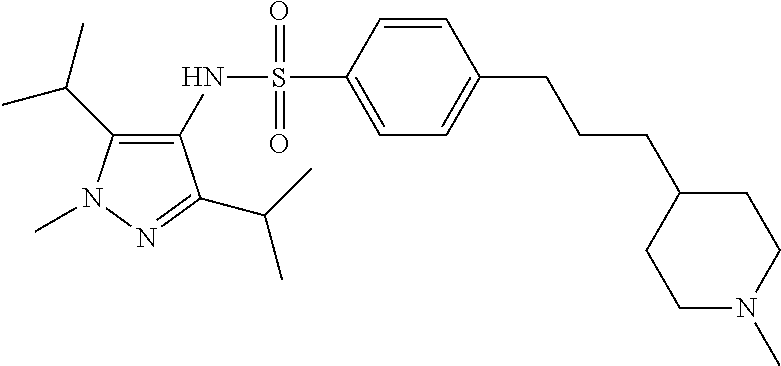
C1(C(C)C)=C(NS(C2=CC=C(CCCC3CCN(C)CC3)C=C2)(=O)=O)C(C(C)C)=NN1C
